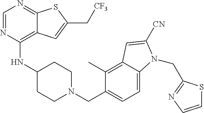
C1=NC(NC2CCN(CC3=CC=C4C(=C3C)C=C([CN])N4CC3=NC=CS3)CC2)=C2C(=N1)SC(C[CF3])=C2
